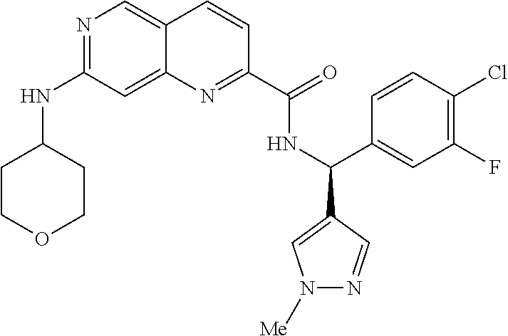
N1=C(NC2CCOCC2)C=C2C(=C1)C=CC(C(=O)NC(C1=CN([Me])N=C1)C1=CC(F)=C(Cl)C=C1)=N2
